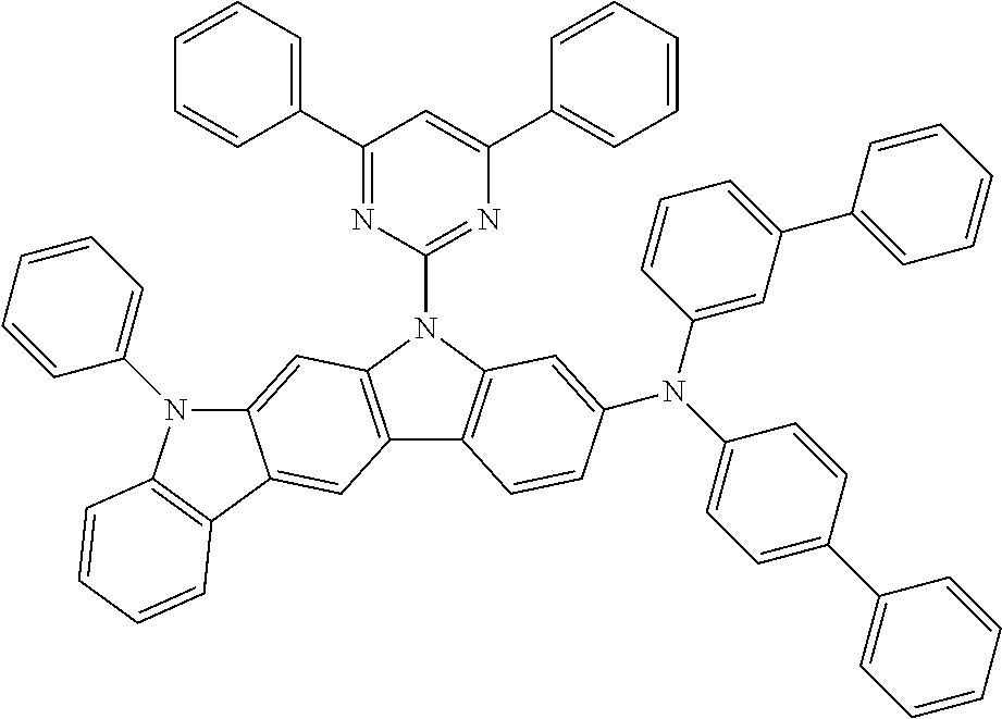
C1(C2=CC=CC=C2)=NC(N2C3=C(C4=C2C=C2C(=C4)C4=C(C=CC=C4)N2C2=CC=CC=C2)C=CC(N(C2=CC=C(C4=CC=CC=C4)C=C2)C2=CC(C4=CC=CC=C4)=CC=C2)=C3)=NC(C2=CC=CC=C2)=C1
